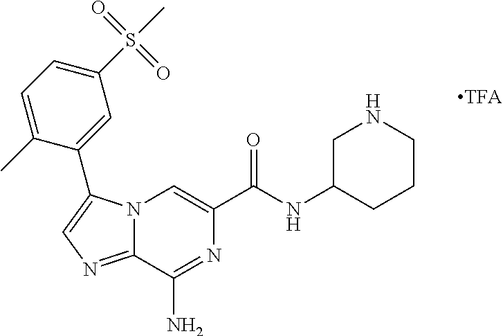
N12C(=NC=C1C1=CC(S(C)(=O)=O)=CC=C1C)C(N)=NC(C(NC1CCCNC1)=O)=C2
